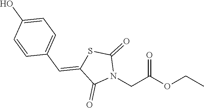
O=C(OCC)CN1C(=O)SC(=CC2=CC=C(O)C=C2)C1=O
